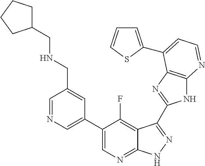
C1=NC=C(C2=CN=C3C(=C2F)C(C2=NC4=C(N2)N=CC=C4C2=CC=CS2)=NN3)C=C1CNCC1CCCC1
